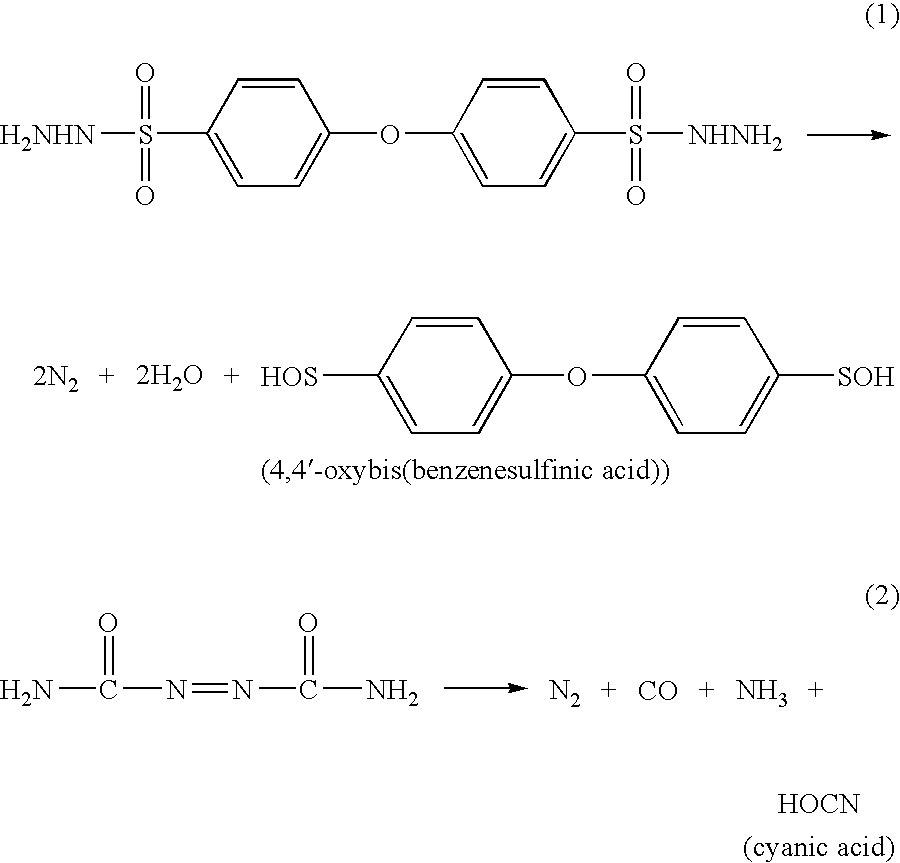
C1=CC(S(=O)(=O)[H2NHN])=CC=C1OC1=CC=C(S(=O)(=O)[NHNH2])C=C1.NC(=O)N=NC(=O)N.[N2].[CO].N.[HOCN].C1=CC([HOS])=CC=C1OC1=CC=C([SOH])C=C1.[2N2].[2H2O]
